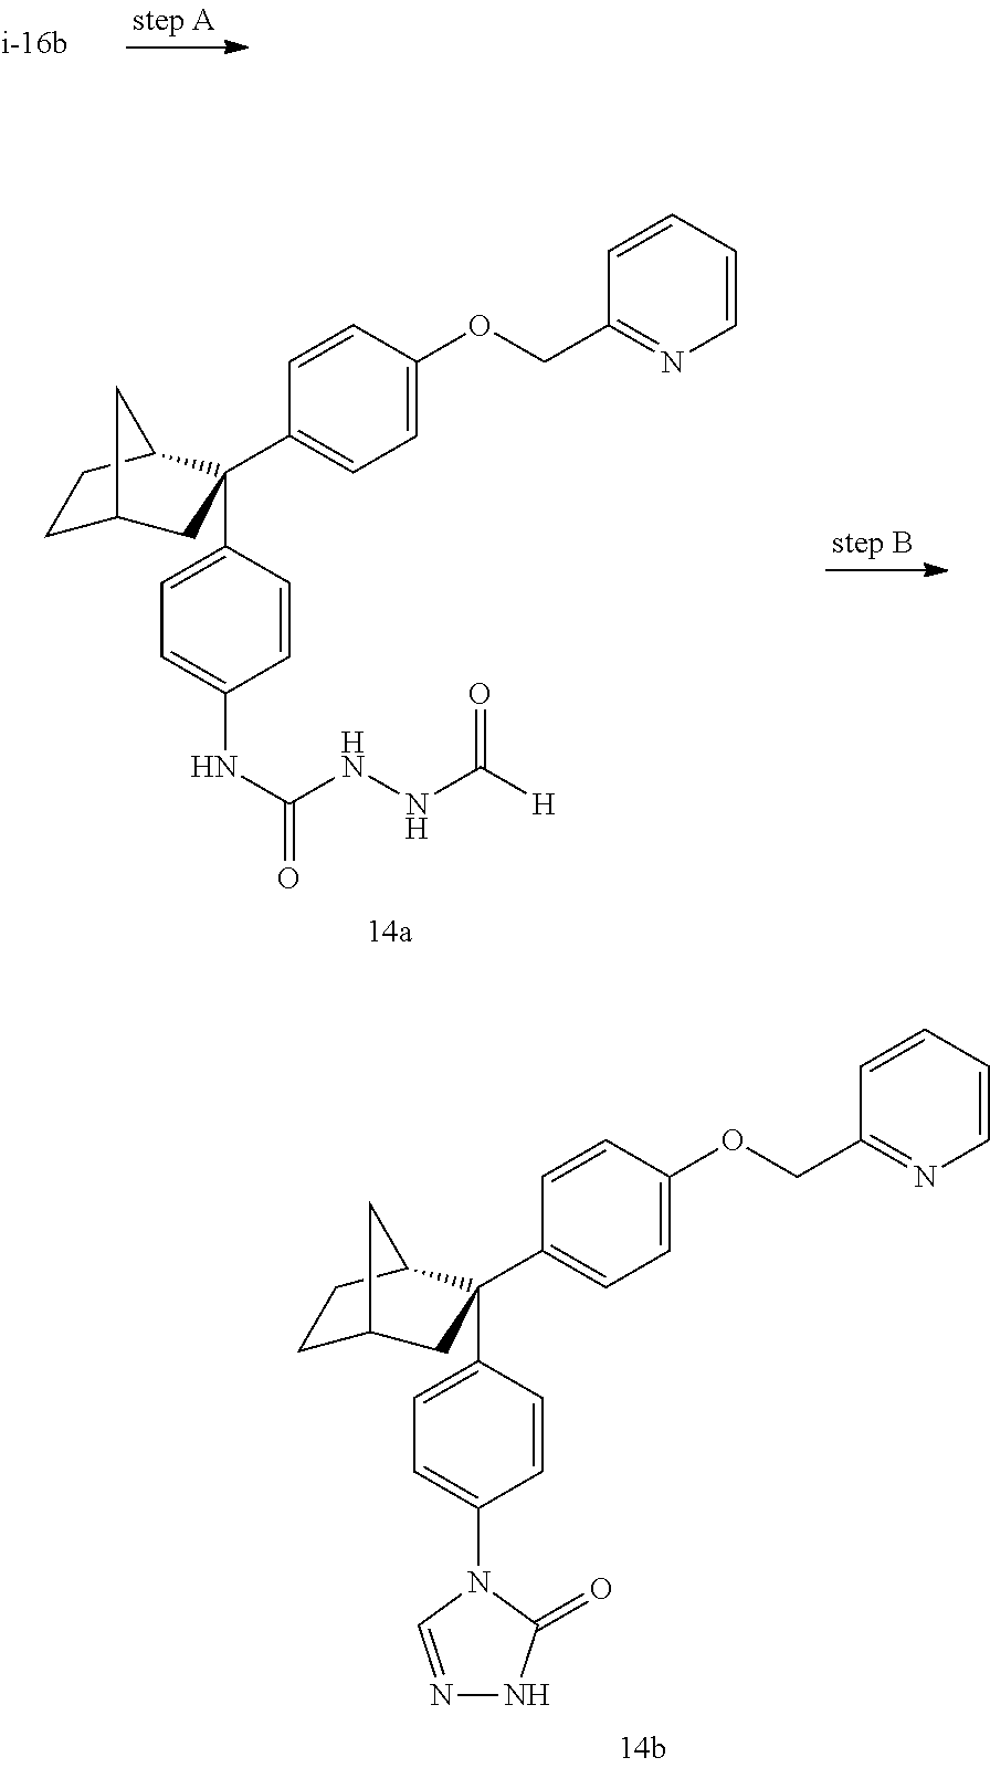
C1=CC(OCC2=NC=CC=C2)=CC=C1C1(C2=CC=C(NC(NNC([H])=O)=O)C=C2)CC2CCC1C2.C1=CC(OCC2=NC=CC=C2)=CC=C1C1(C2=CC=C(N3C=NNC3=O)C=C2)CC2CCC1C2
